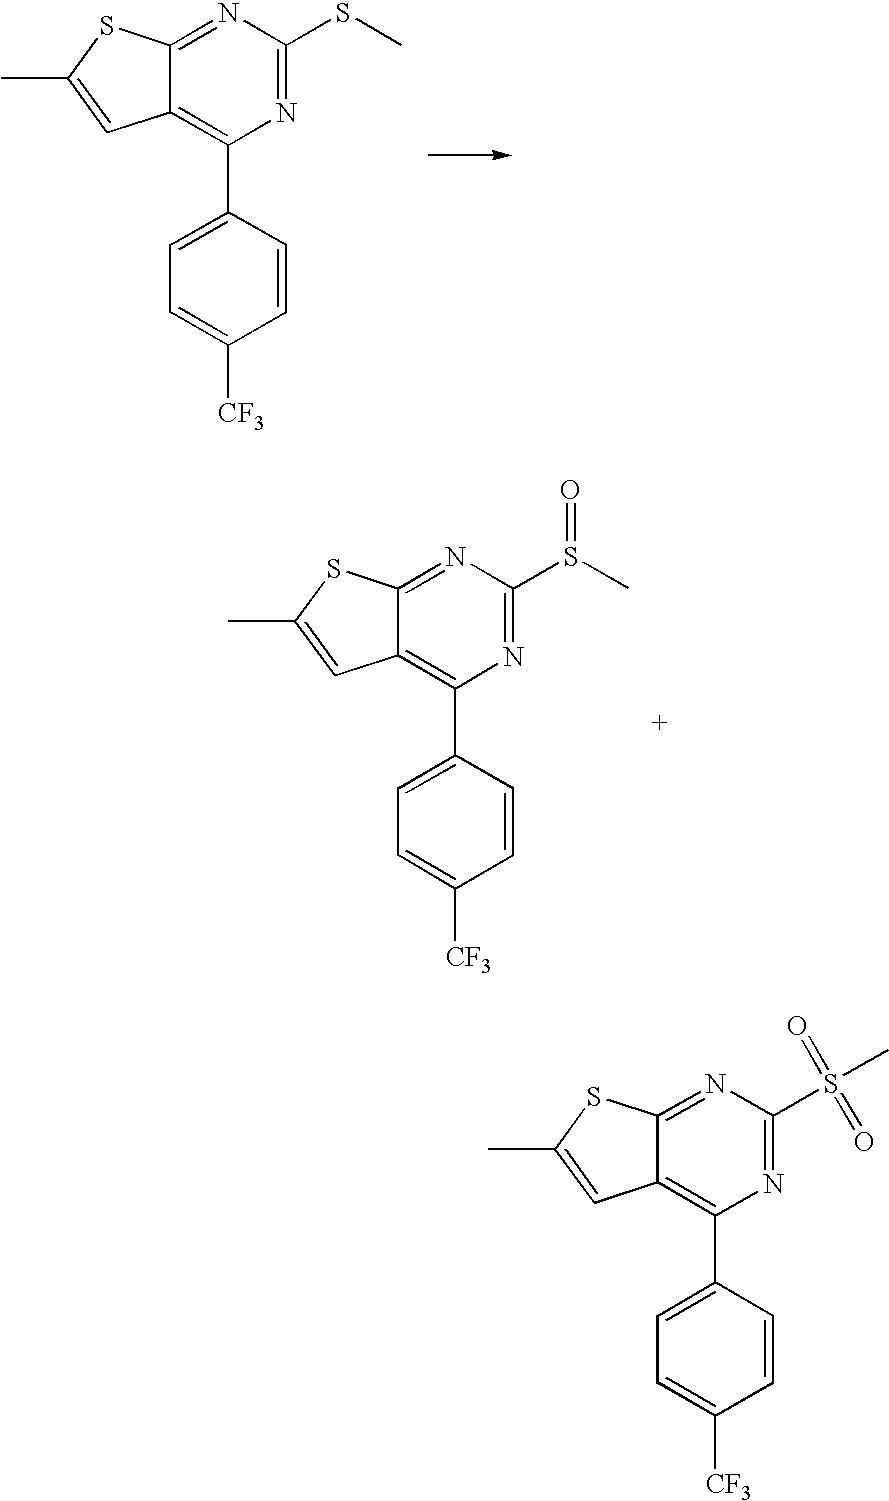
N1=C2C(=C(C3=CC=C([CF3])C=C3)N=C1SC)C=C(C)S2.N1=C2C(=C(C3=CC=C([CF3])C=C3)N=C1S(C)=O)C=C(C)S2.N1=C2C(=C(C3=CC=C([CF3])C=C3)N=C1S(=O)(=O)C)C=C(C)S2
